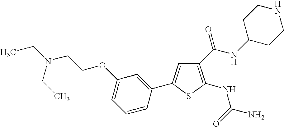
C1=C(OCCN(CC)CC)C=C(C2=CC(C(NC3CCNCC3)=O)=C(NC(=O)N)S2)C=C1
